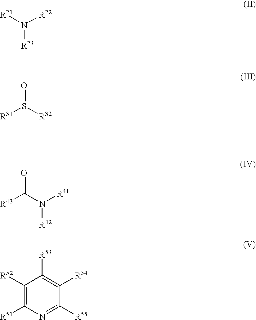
[R21]N([R22])[R23].[R31]S([R32])=O.[R43]C(N([R41])[R42])=O.C1([R52])=C([R51])N=C([R55])C([R54])=C1[R53]
